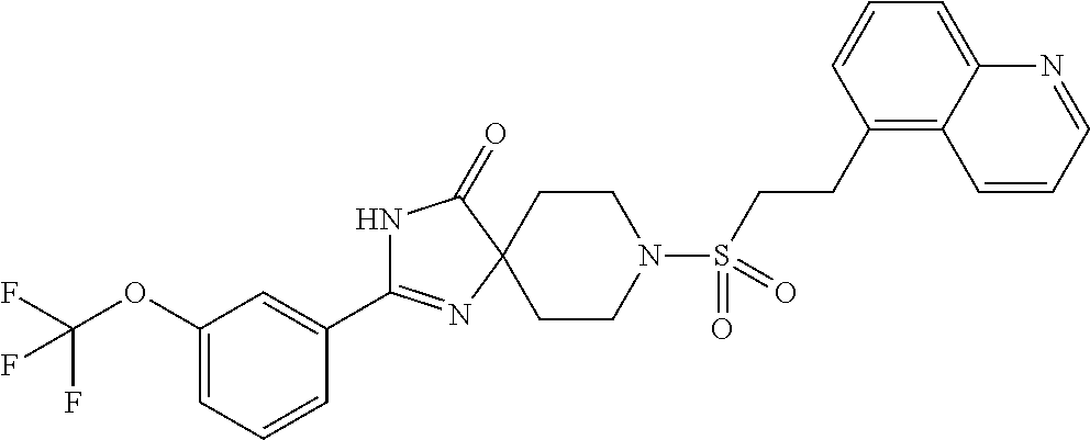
C1CN(S(CCC2=C3C(=CC=C2)N=CC=C3)(=O)=O)CCC12N=C(C1=CC(OC(F)(F)F)=CC=C1)NC2=O
